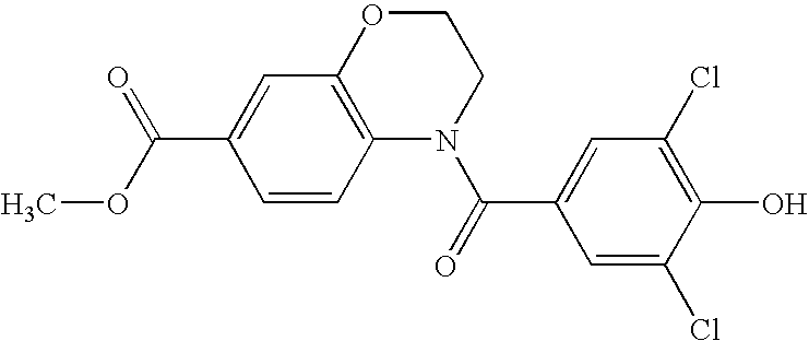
C1=CC2=C(C=C1C(=O)OC)OCCN2C(=O)C1=CC(Cl)=C(O)C(Cl)=C1
